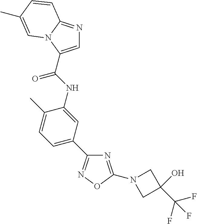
N1=C(N2CC(C(F)(F)F)(O)C2)ON=C1C1=CC=C(C)C(NC(=O)C2=CN=C3N2C=C(C)C=C3)=C1
